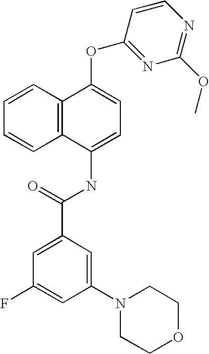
C1=CC2=C(C=C1)C(NC(C1=CC(F)=CC(N3CCOCC3)=C1)=O)=CC=C2OC1=NC(OC)=NC=C1
